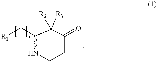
N1CCC(=O)C([R3])([R2])C1C[R1]
